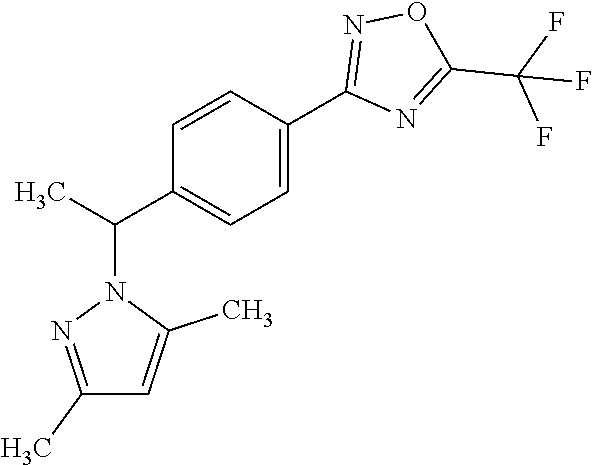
C1=C(C2=NOC(C(F)(F)F)=N2)C=CC(C(C)N2N=C(C)C=C2C)=C1
